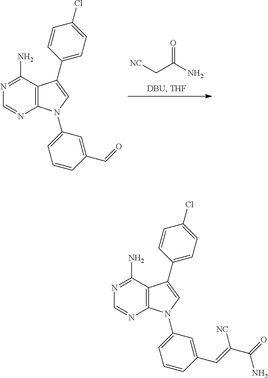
O=C(C[NC])N.C12=C(N(C3=CC=CC(C=O)=C3)C=C1C1=CC=C(Cl)C=C1)N=CN=C2N.C12=C(N(C3=CC=CC(C=C([NC])C(N)=O)=C3)C=C1C1=CC=C(Cl)C=C1)N=CN=C2N
